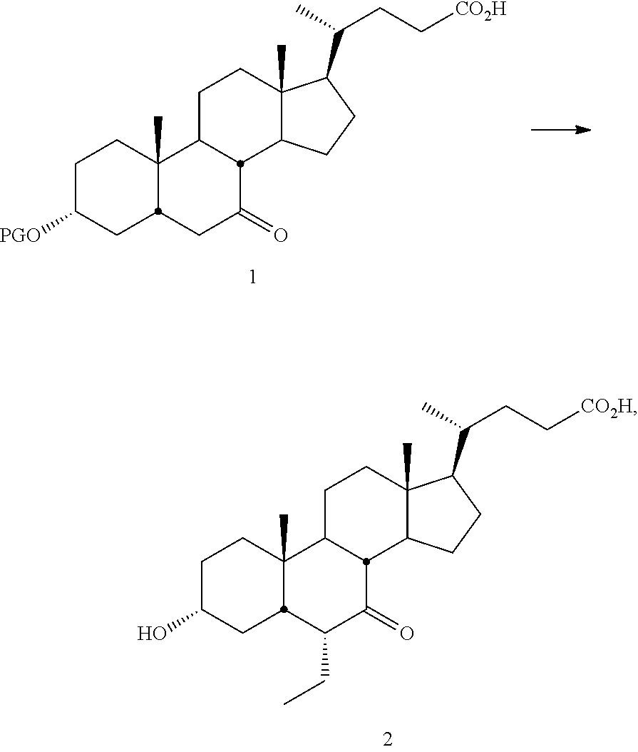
C1C([PGO])CC2C(C)(C1)C1CCC3(C)C(CCC3C(C)CC[CO2H])C1C(=O)C2.C1C(O)CC2C(C)(C1)C1CCC3(C)C(CCC3C(C)CC[CO2H])C1C(=O)C2CC
